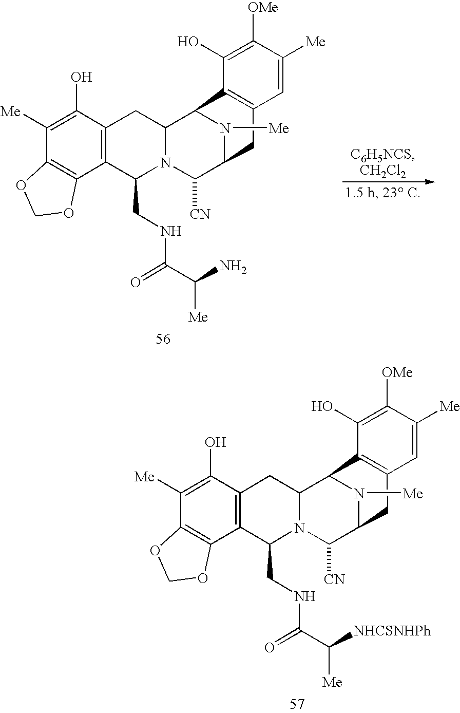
C1(O)=C([Me])C2=C(C3=C1CC1N(C3CNC(C(N)[Me])=O)C([CN])C3N([Me])C1C1=C(C=C([Me])C([OMe])=C1O)C3)OCO2.C1(O)=C([Me])C2=C(C3=C1CC1N(C3CNC(C([NHCSNHPh])[Me])=O)C([CN])C3N([Me])C1C1=C(C=C([Me])C([OMe])=C1O)C3)OCO2
